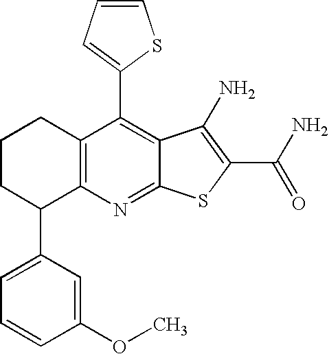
C1CC(C2=CC=CC(OC)=C2)C2=C(C1)C(C1=CC=CS1)=C1C(=N2)SC(C(N)=O)=C1N
